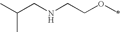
C(NCCOC)C(C)C
